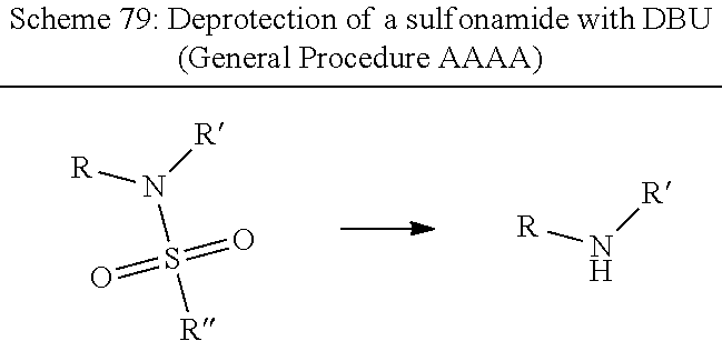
[R]N([R])S([R])(=O)=O.[R]N[R]
